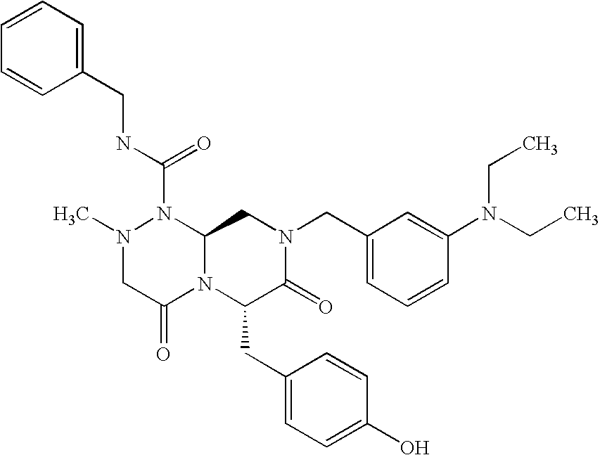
N(C(N1N(C)CC(=O)N2C1CN(CC1=CC=CC(N(CC)CC)=C1)C(=O)C2CC1=CC=C(O)C=C1)=O)CC1=CC=CC=C1
